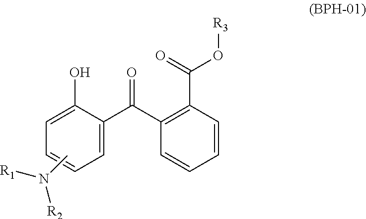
C1=C(C(C2=C(C(O[R3])=O)C=CC=C2)=O)C(O)=CC=C1.CN([R1])[R2]
